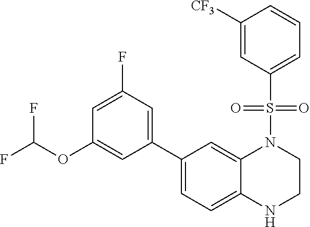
FC(OC1=CC(C2=CC=C3C(=C2)N(S(=O)(=O)C2=CC=CC([CF3])=C2)CCN3)=CC(F)=C1)F
